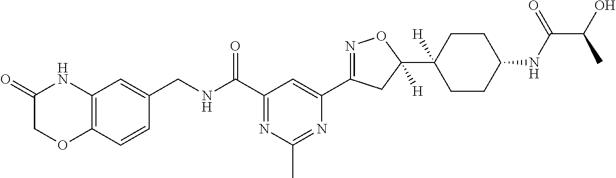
C1(CNC(C2=NC(C)=NC(C3=NOC(C4([H])CCC(NC(=O)C(O)C)CC4)([H])C3)=C2)=O)=CC2=C(C=C1)OCC(=O)N2
